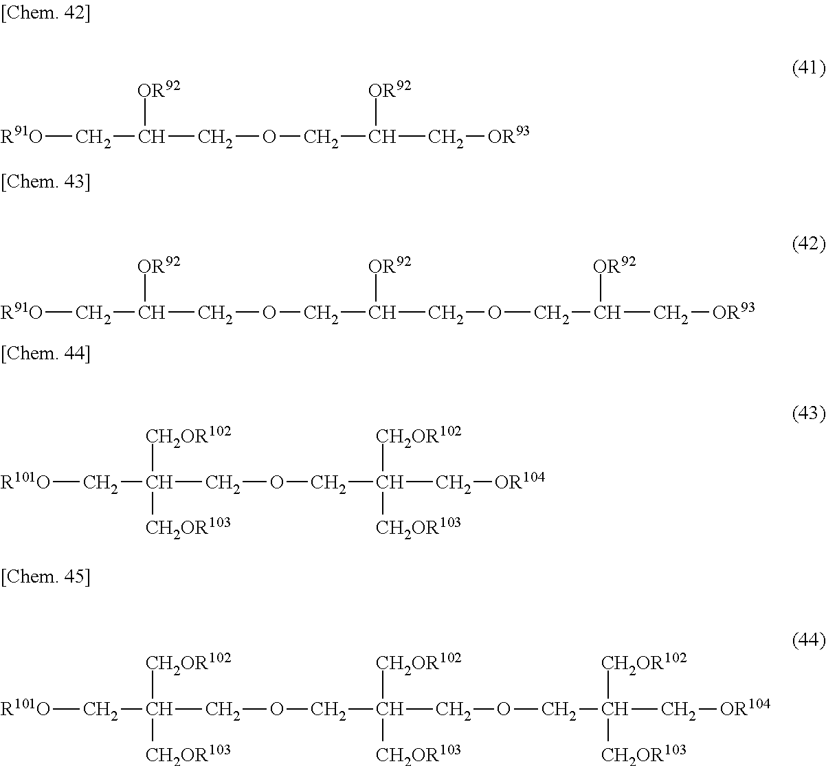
[R91O]CC(COCC(C[OR93])[OR92])[OR92].[R91O]CC(COCC(COCC(C[OR93])[OR92])[OR92])[OR92].[R101O]CC(COCC(C[OR104])([CH2OR102])[CH2OR103])([CH2OR102])[CH2OR103].[R101O]CC(COCC(COCC(C[OR104])([CH2OR102])[CH2OR103])([CH2OR102])[CH2OR103])([CH2OR102])[CH2OR103]
